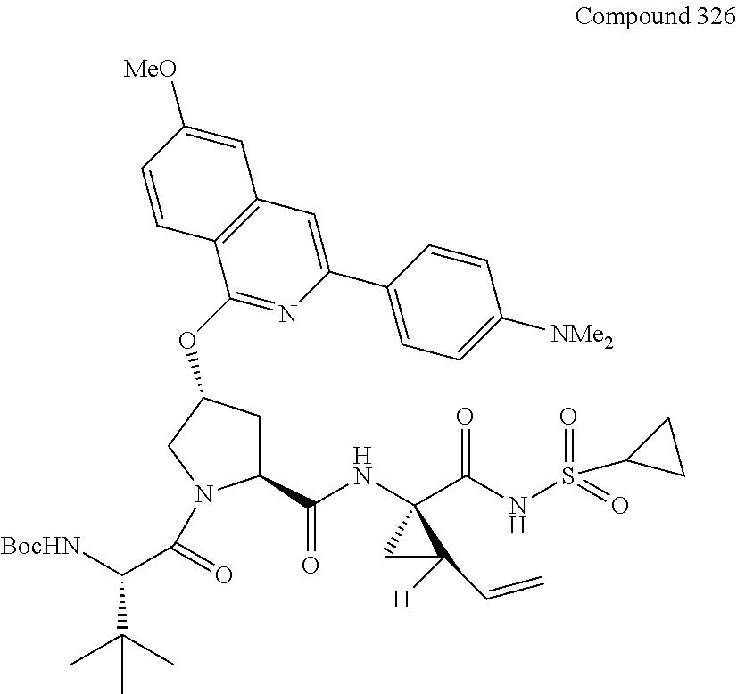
C1(C(NC2(C(NS(=O)(=O)C3CC3)=O)CC2([H])C=C)=O)CC(OC2=NC(C3=CC=C([NMe2])C=C3)=CC3=C2C=CC([MeO])=C3)CN1C(C([BocHN])C(C)(C)C)=O
